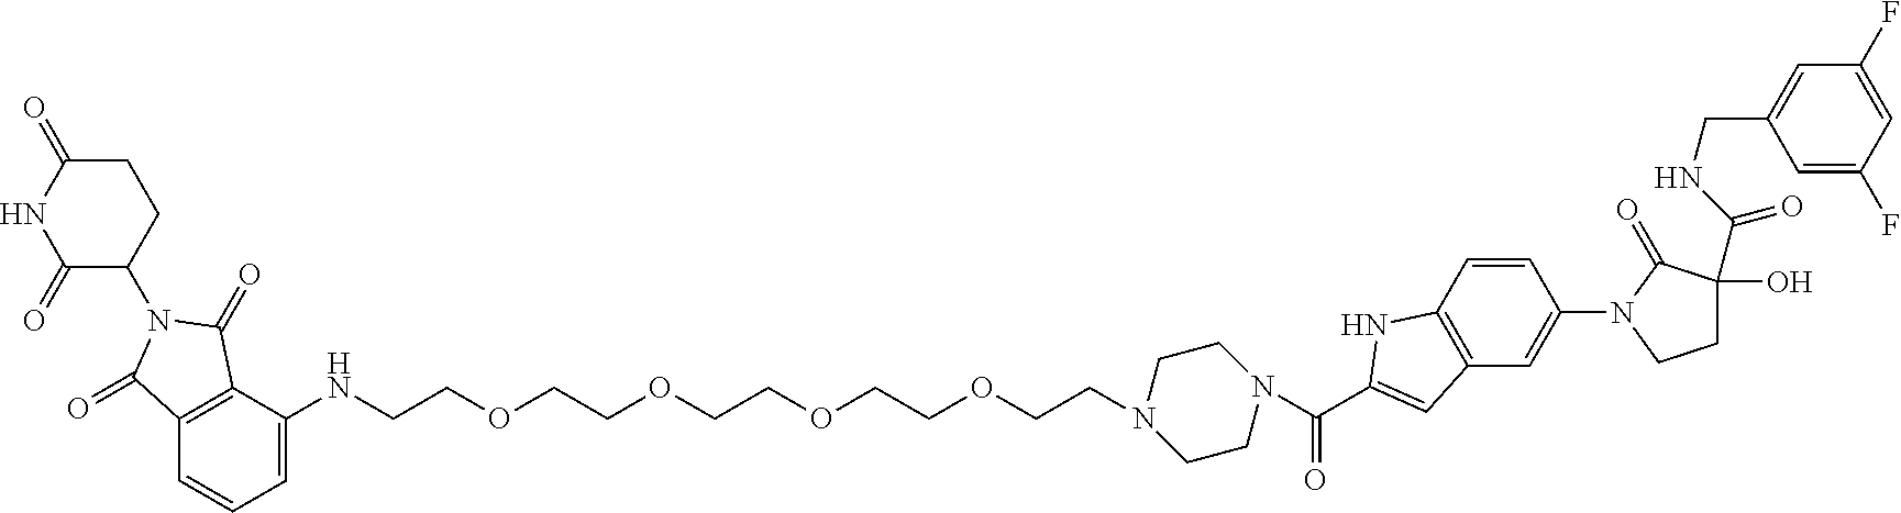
C1=C(NCCOCCOCCOCCOCCN2CCN(C(C3=CC4=C(C=CC(N5CCC(O)(C(NCC6=CC(F)=CC(F)=C6)=O)C5=O)=C4)N3)=O)CC2)C2=C(C=C1)C(=O)N(C1CCC(=O)NC1=O)C2=O
